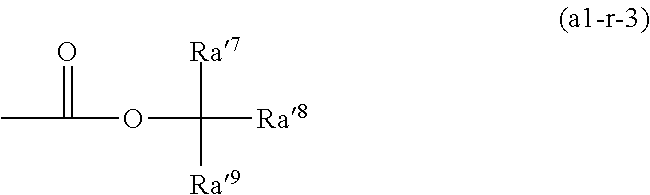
C(OC([Ra7])([Ra9])[Ra8])(=O)C
